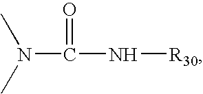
N(C(N[R30])=O)(C)C
